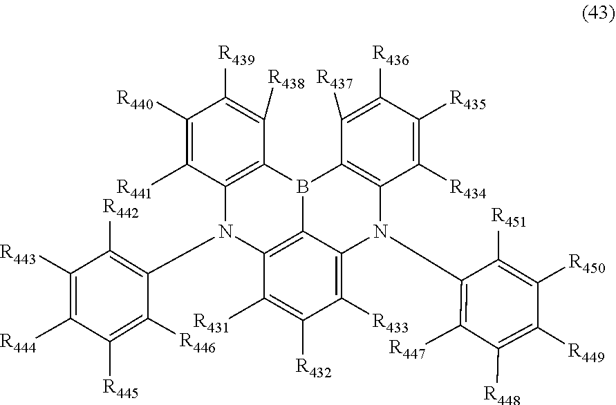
C1([R440])=C([R441])C2=C(C([R438])=C1[R439])B1C3=C(N2C2=C([R442])C([R443])=C([R444])C([R445])=C2[R446])C([R431])=C([R432])C([R433])=C3N(C2=C([R447])C([R448])=C([R449])C([R450])=C2[R451])C2=C1C([R437])=C([R436])C([R435])=C2[R434]
